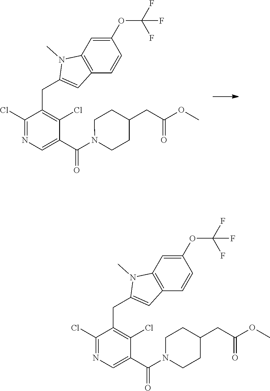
C1(OC(F)(F)F)=CC2=C(C=C1)C=C(CC1=C(Cl)C(C(N3CCC(CC(OC)=O)CC3)=O)=CN=C1Cl)N2C.C1(OC(F)(F)F)=CC2=C(C=C1)C=C(CC1=C(Cl)C(C(N3CCC(CC(OC)=O)CC3)=O)=CN=C1Cl)N2C
